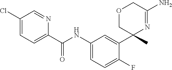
C1(C(NC2=CC=C(F)C(C3(C)N=C(N)COC3)=C2)=O)=CC=C(Cl)C=N1
